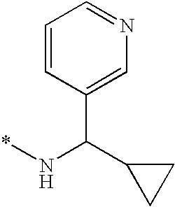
C1=CC(C(C2CC2)N*)=CN=C1
